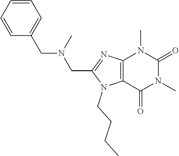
C1=CC=CC(CN(CC2=NC3=C(N2CCCC)C(=O)N(C)C(=O)N3C)C)=C1
